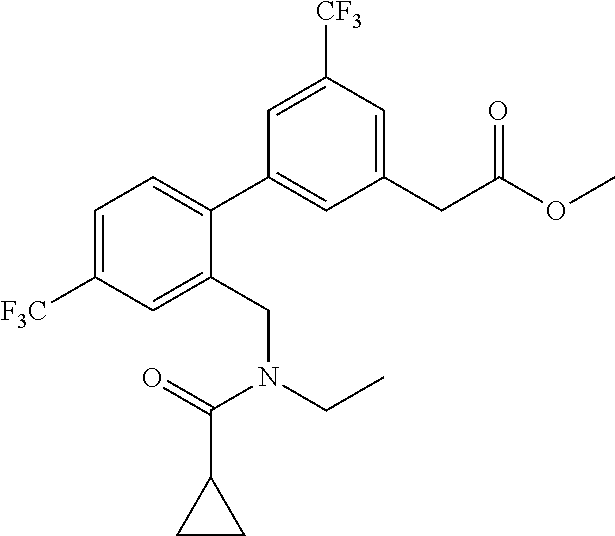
C1=C([F3C])C=C(CN(C(C2CC2)=O)CC)C(C2=CC(CC(=O)OC)=CC([CF3])=C2)=C1
